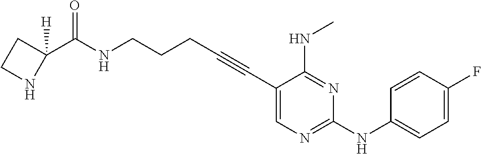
C1(C#CCCCNC(=O)C2([H])CCN2)=CN=C(NC2=CC=C(F)C=C2)N=C1NC
